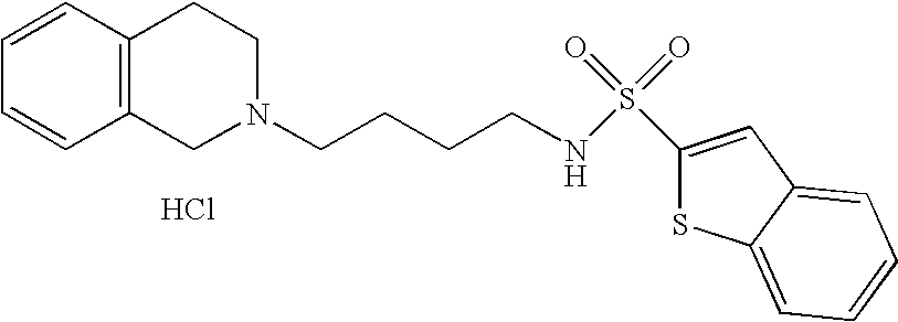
C1=CC=CC2=C1CCN(CCCCNS(=O)(=O)C1=CC3=CC=CC=C3S1)C2.Cl
